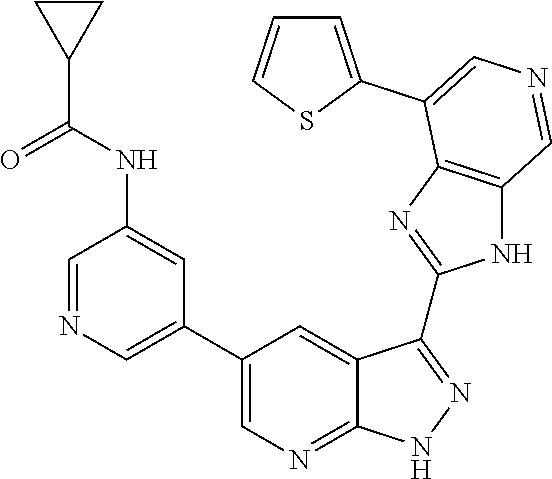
C1=NC=C(C2=CN=C3C(=C2)C(C2=NC4=C(N2)C=NC=C4C2=CC=CS2)=NN3)C=C1NC(C1CC1)=O
